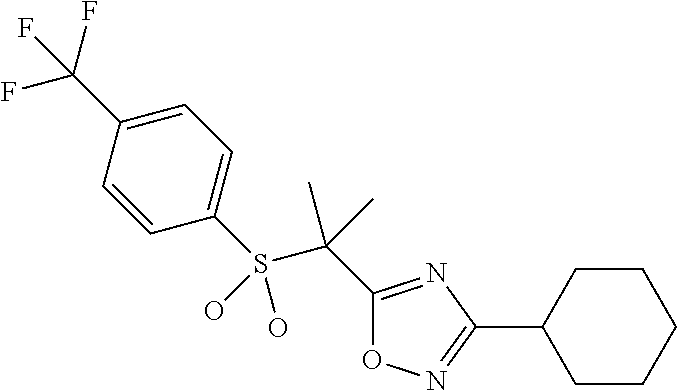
C1(S(C(C)(C)C2=NC(C3CCCCC3)=NO2)(O)O)=CC=C(C(F)(F)F)C=C1
